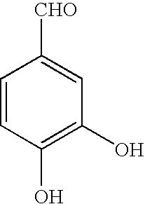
C1=CC(O)=C(O)C=C1[CHO]
